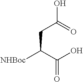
C(C(C(O)=O)[NHBoc])C(=O)O
